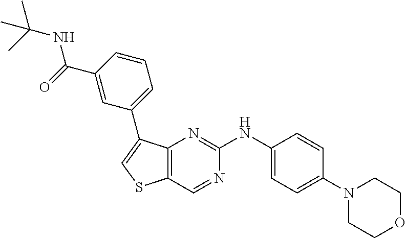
C1=CC(N2CCOCC2)=CC=C1NC1=NC2=C(C=N1)SC=C2C1=CC=CC(C(=O)NC(C)(C)C)=C1
